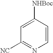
C1=C([NHBoc])C=CN=C1[NC]
